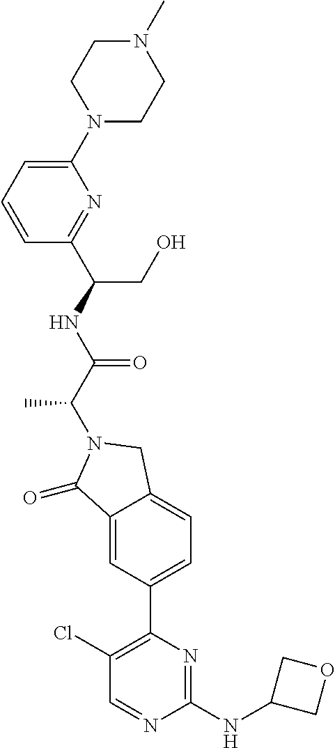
C1(=O)C2=CC(C3=C(Cl)C=NC(NC4COC4)=N3)=CC=C2CN1C(C(=O)NC(C1=NC(N2CCN(C)CC2)=CC=C1)CO)C
